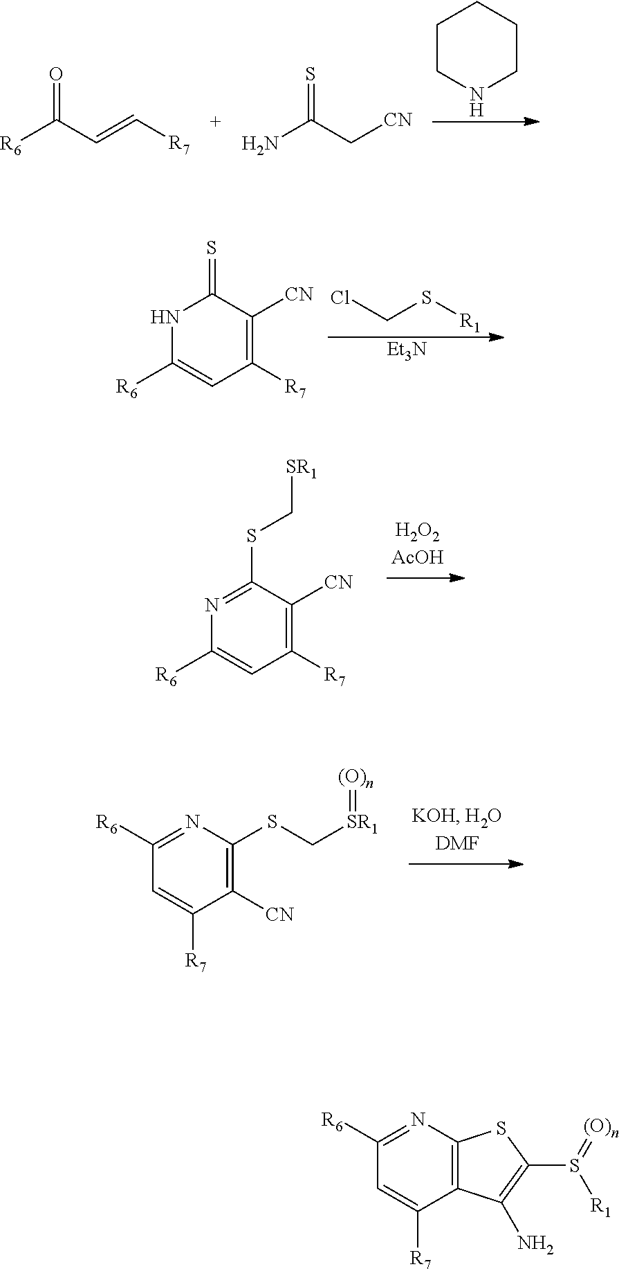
C1CNCCC1.[R6]C(C=C[R7])=O.NC(C[CN])=S.ClCS[R1].[Et3N].N1C([R6])=CC([R7])=C([CN])C1=S.C1(SC[SR1])=NC([R6])=CC([R7])=C1[CN].C1([R6])=NC(SC[SR1]=[(O)n])=C([CN])C([R7])=C1.C1([R6])=NC2=C(C([R7])=C1)C(N)=C(S(=[(O)n])[R1])S2
